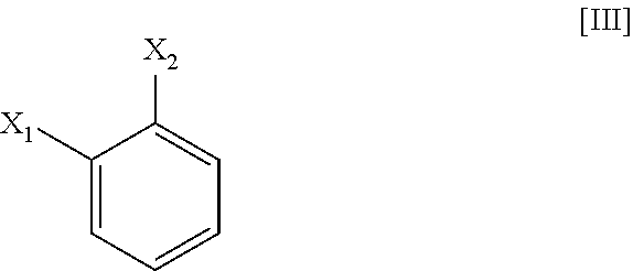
C1([X1])=CC=CC=C1[X2]
